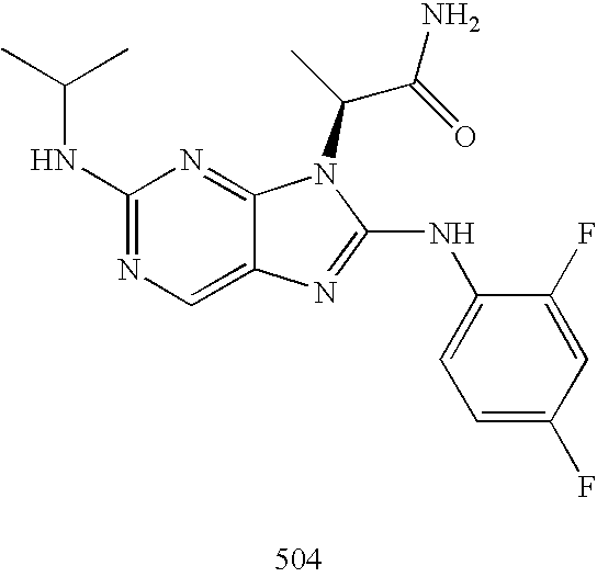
C1(NC(C)C)=NC=C2C(=N1)N(C(C)C(=O)N)C(NC1=CC=C(F)C=C1F)=N2
